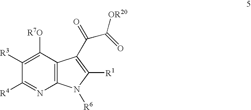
C1([R3])=C([R7O])C2=C(N=C1[R4])N([R6])C([R1])=C2C(=O)C(=O)[OR20]
